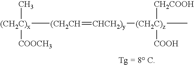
[(CH2C)x]([(CH2CH]=[CHCH2)y][(CH2C)z](C)([COOH])[CH2COOH])([COOCH3])C
